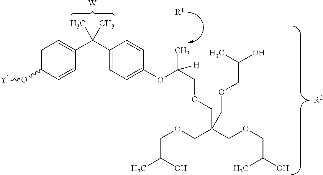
C1=C(O[Y1])C=CC(C(C2=CC=C(OC(COCC(COCC(O)C)(COCC(C)O)COCC(O)C)(C)[H])C=C2)(C)C)=C1.[W].[R2].[R1]
